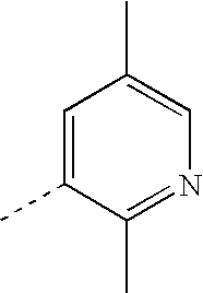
C1=C(C)C(C)=NC=C1C
